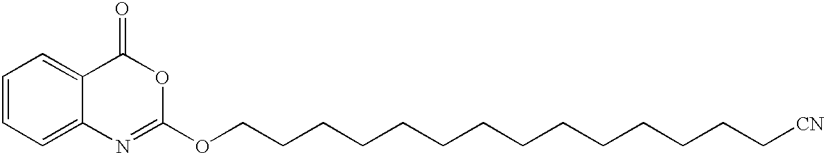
C1=CC=C2C(=C1)C(=O)OC(OCCCCCCCCCCCCCC[CN])=N2
